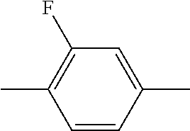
C1=CC(C)=CC(F)=C1C
